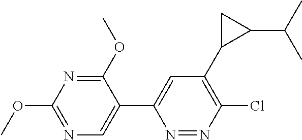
N1=C(OC)C(C2=CC(C3C(C(C)C)C3)=C(Cl)N=N2)=CN=C1OC
